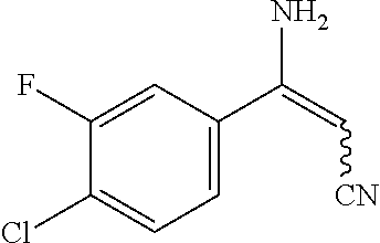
C1=C(C(N)=C[CN])C=C(F)C(Cl)=C1
